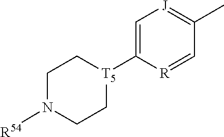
C1N([R54])CC[T5](C2=C[J]=C(C)C=[R]2)C1
